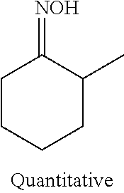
C1CC(=[NOH])C(C)CC1
